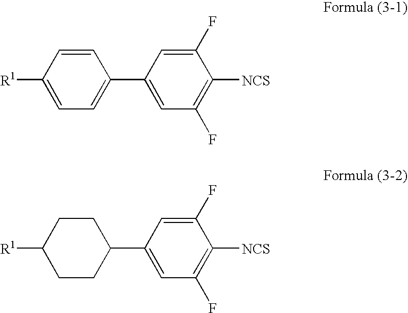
[R1]C1=CC=C(C2=CC(F)=C([NCS])C(F)=C2)C=C1.[R1]C1CCC(C2=CC(F)=C([NCS])C(F)=C2)CC1
